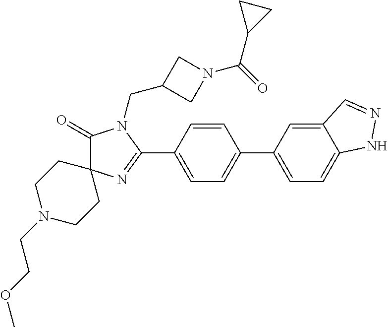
C1(=O)C2(N=C(C3=CC=C(C4=CC=C5C(=C4)C=NN5)C=C3)N1CC1CN(C(=O)C3CC3)C1)CCN(CCOC)CC2
